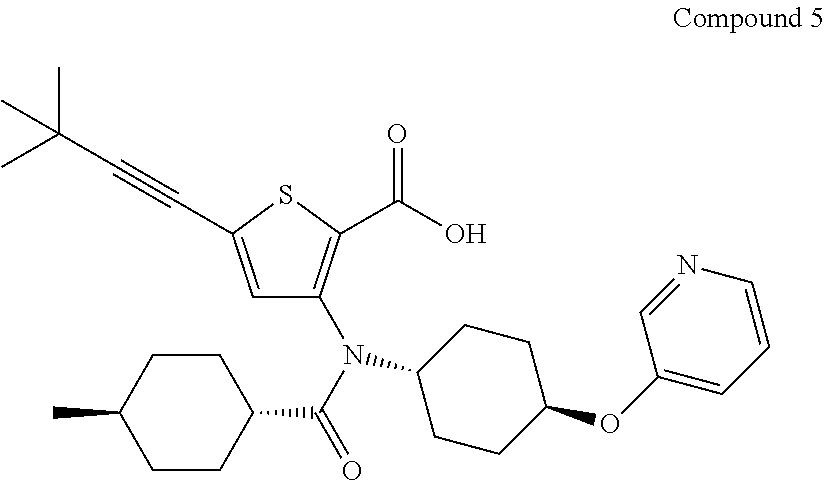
C1=C(C#CC(C)(C)C)SC(C(O)=O)=C1N(C(=O)C1CCC(C)CC1)C1CCC(OC2=CC=CN=C2)CC1
